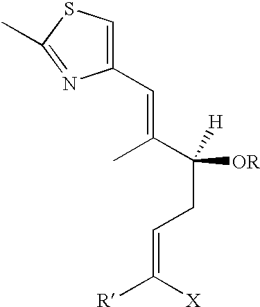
C(=C(C([H])([OR])CC=C([R])[X])C)C1=CSC(C)=N1
